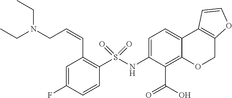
C1=C(F)C=CC(S(NC2=CC=C3C(=C2C(O)=O)OCC2=C3C=CO2)(=O)=O)=C1C=CCN(CC)CC
